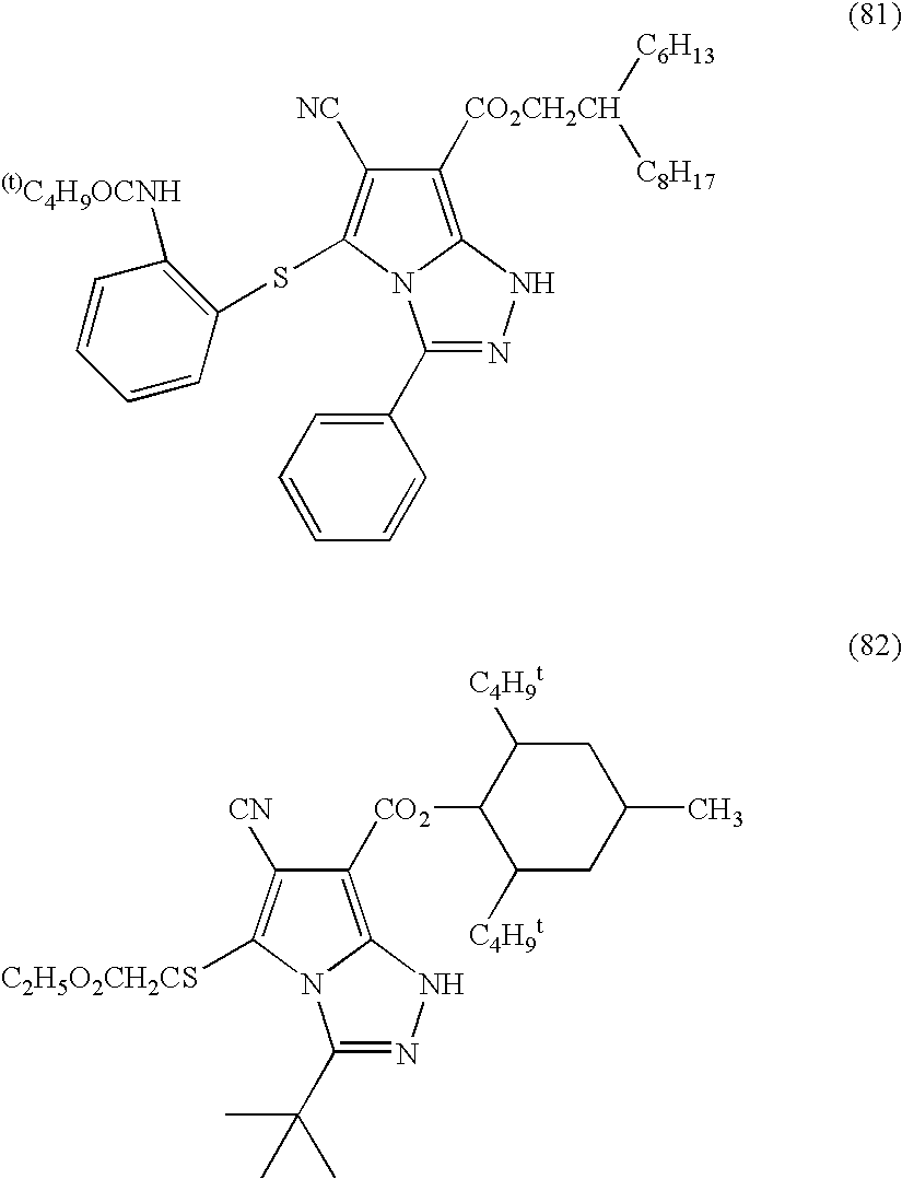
C1([CO2CH2CH]([C6H13])[C8H17])=C2N(C(SC3=C([(t)C4H9OCNH])C=CC=C3)=C1[NC])C(C1=CC=CC=C1)=NN2.C1([CO2]C2C([C4H9t])CC(C)CC2[C4H9t])=C2N(C([C2H5O2CH2CS])=C1[CN])C(C(C)(C)C)=NN2
